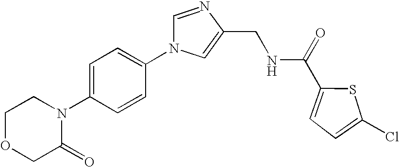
C1OCC(=O)N(C2=CC=C(N3C=NC(CNC(C4=CC=C(Cl)S4)=O)=C3)C=C2)C1
